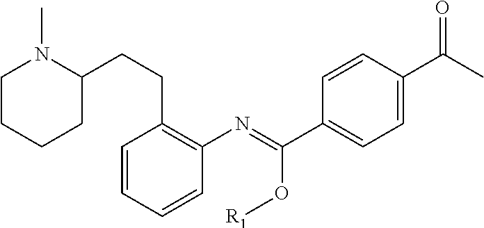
C1=CC=CC(N=C(C2=CC=C(C(C)=O)C=C2)O[R1])=C1CCC1N(C)CCCC1
